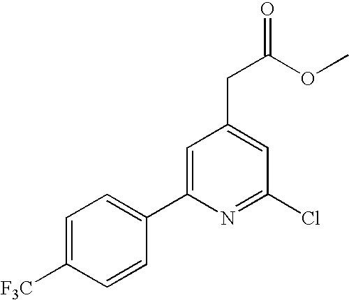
C1=C(C2=CC=C([F3C])C=C2)N=C(Cl)C=C1CC(OC)=O
